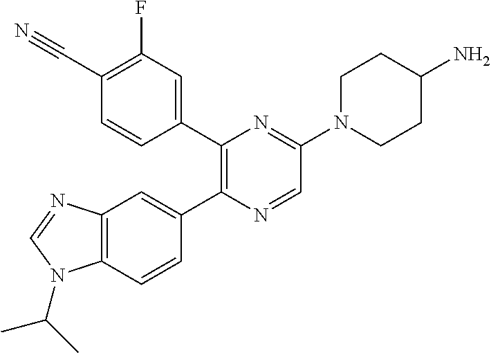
C12=C(C=CC(C3=C(C4=CC(F)=C(C#N)C=C4)N=C(N4CCC(N)CC4)C=N3)=C1)N(C(C)C)C=N2
